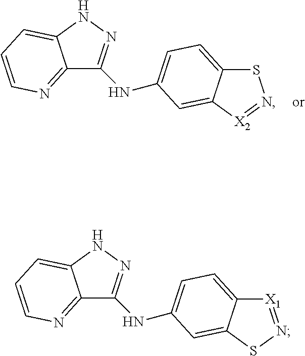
C12=NC=CC=C1NN=C2NC1=CC=C2SN=[X2]C2=C1.C12=NC=CC=C1NN=C2NC1=CC=C2[X1]=NSC2=C1
